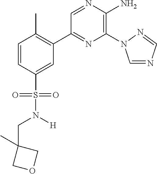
C1(C2=C(C)C=CC(S(=O)(=O)N([H])CC3(C)COC3)=C2)=NC(N2C=NC=N2)=C(N)N=C1
